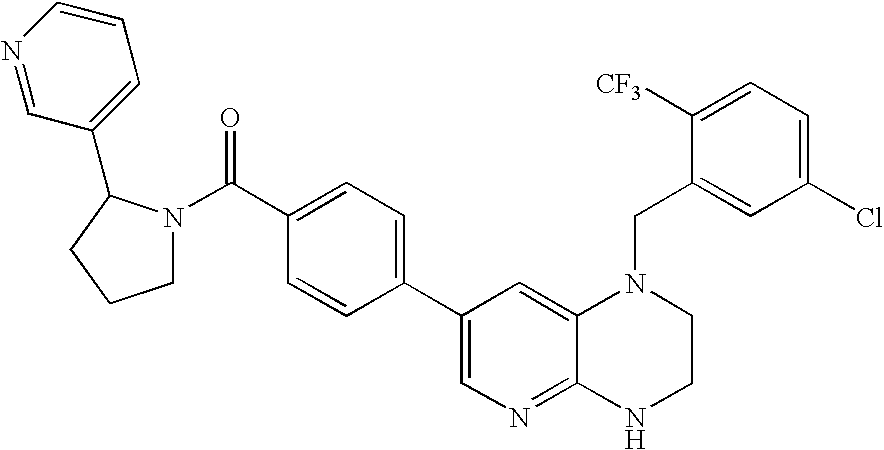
C1=C(C(=O)N2CCCC2C2=CC=CN=C2)C=CC(C2=CN=C3C(=C2)N(CC2=CC(Cl)=CC=C2[CF3])CCN3)=C1
